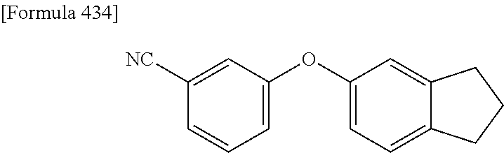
C1([NC])=CC(OC2=CC=C3C(=C2)CCC3)=CC=C1
